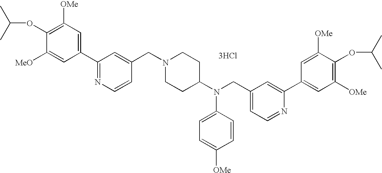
C1(C2=NC=CC(CN3CCC(N(CC4=CC=NC(C5=CC([OMe])=C(OC(C)C)C([OMe])=C5)=C4)C4=CC=C([OMe])C=C4)CC3)=C2)=CC([OMe])=C(OC(C)C)C([MeO])=C1.[3HCl]
